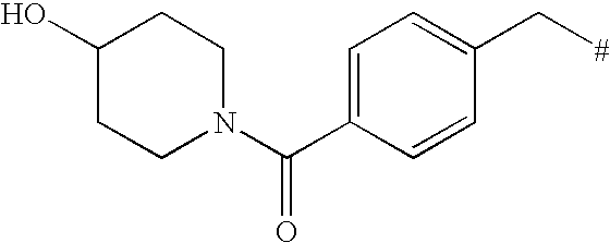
C1=C(C(N2CCC(O)CC2)=O)C=CC(C[#])=C1
